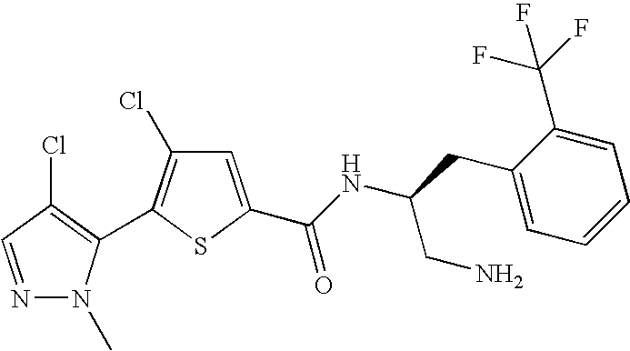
N1=CC(Cl)=C(C2=C(Cl)C=C(C(NC(CC3=CC=CC=C3C(F)(F)F)CN)=O)S2)N1C
